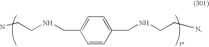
C1=CC(CNCCN)=CC=C1CNCCN
